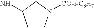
C1CN([CO-i-C3H7])CC1N
